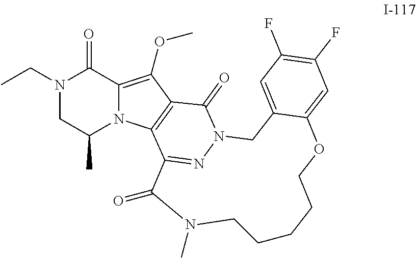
N1(CC)CC(C)N2C(=C(OC)C3=C2C2=NN(C3=O)CC3=CC(F)=C(F)C=C3OCCCCCN(C)C2=O)C1=O
